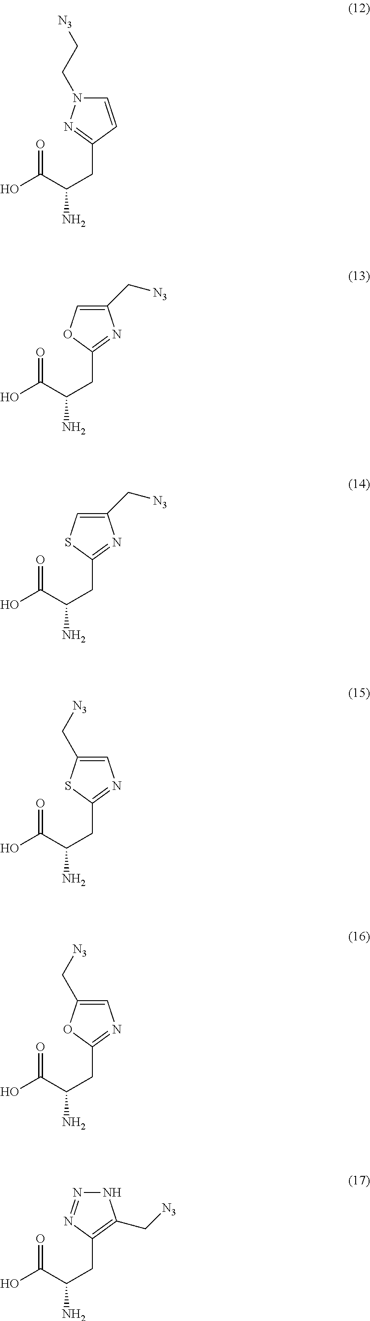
C1(CC(C(=O)O)N)=NN(CC[N3])C=C1.C1(CC(C(=O)O)N)=NC(C[N3])=CO1.C1(CC(C(=O)O)N)=NC(C[N3])=CS1.C1(CC(C(=O)O)N)=NC=C(C[N3])S1.C1(CC(C(=O)O)N)=NC=C(C[N3])O1.C1(CC(C(=O)O)N)=C(C[N3])NN=N1
